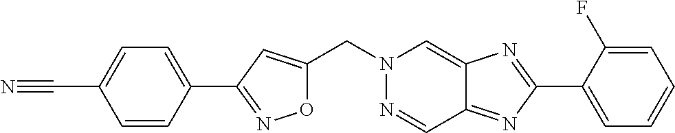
O1C(CN2N=CC3=NC(C4=CC=CC=C4F)=NC3=C2)=CC(C2=CC=C(C#N)C=C2)=N1
